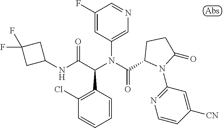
N(C(C(N(C(=O)C1N(C2=NC=CC([CN])=C2)C(=O)CC1)C1=CN=CC(F)=C1)C1=C(Cl)C=CC=C1)=O)C1CC(F)(F)C1
